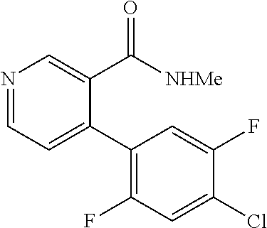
N1=CC=C(C2=C(F)C=C(Cl)C(F)=C2)C(C([NHMe])=O)=C1
